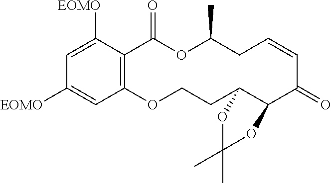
C12=C(C([EOMO])=CC([EOMO])=C1)C(=O)OC(C)CC=CC(=O)C1C(CCO2)OC(C)(C)O1
